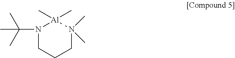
N1(C(C)(C)C)CCCN(C)(C)[Al]1(C)C
